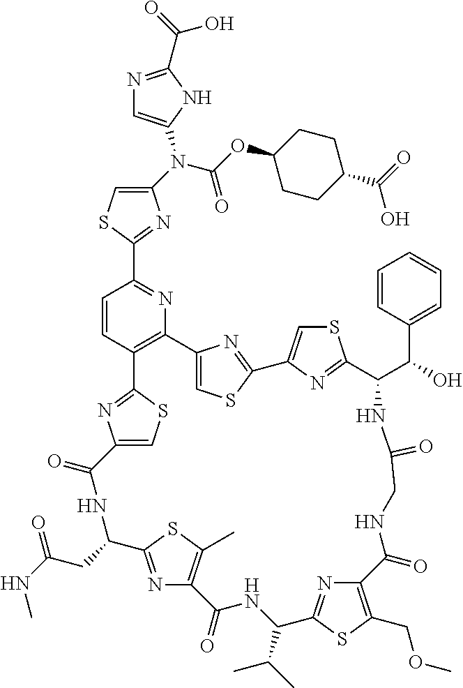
C1(N(C(=O)OC2CCC(C(O)=O)CC2)C2=CN=C(C(O)=O)N2)=CSC(C2=NC3=C(C=C2)C2=NC(=CS2)C(=O)NC(CC(NC)=O)C2=NC(=C(C)S2)C(=O)NC(C(C)C)C2=NC(=C(COC)S2)C(=O)NCC(=O)NC(C(C2=CC=CC=C2)O)C2=NC(=CS2)C2=NC3=CS2)=N1
